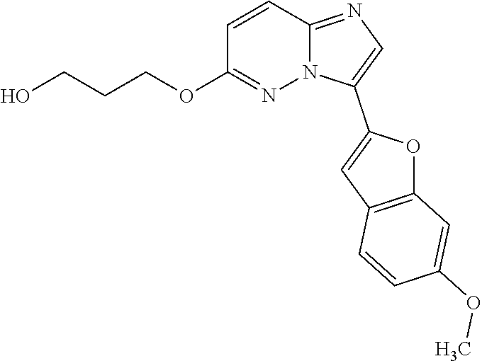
C1=CC2=NC=C(C3=CC4=C(O3)C=C(OC)C=C4)N2N=C1OCCCO
